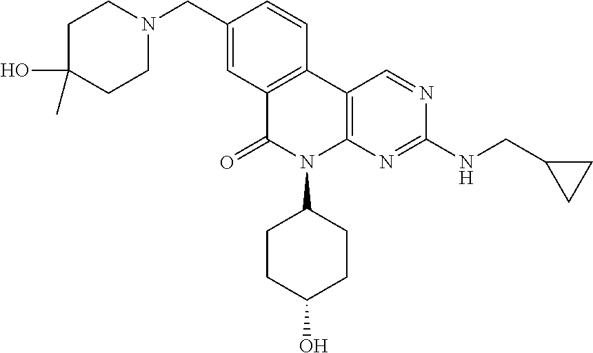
C1(CN2CCC(O)(C)CC2)=CC2=C(C=C1)C1=C(N(C3CCC(O)CC3)C2=O)N=C(NCC2CC2)N=C1
